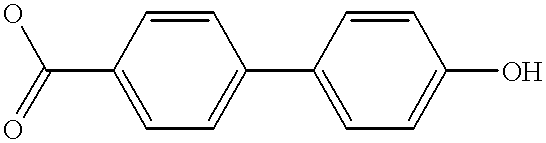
C1=CC(C(=O)O)=CC=C1C1=CC=C(O)C=C1
